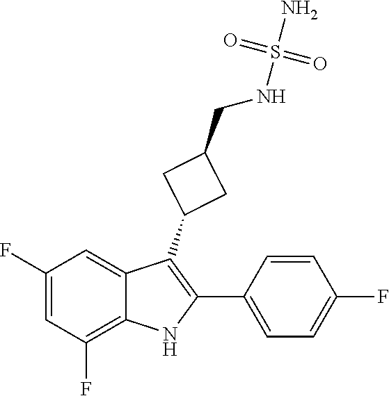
C1(F)=CC(F)=C2C(=C1)C(C1CC(CNS(=O)(=O)N)C1)=C(C1=CC=C(F)C=C1)N2
